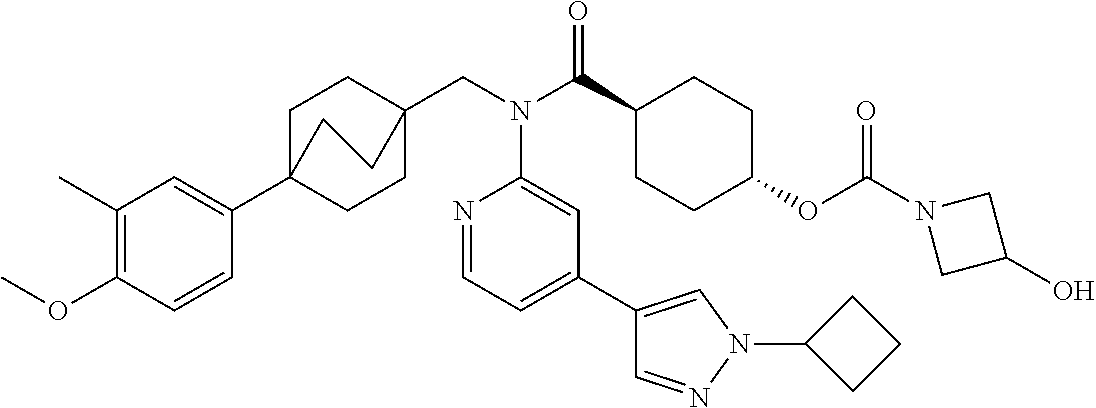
C1(C)=C(OC)C=CC(C23CCC(CN(C(C4CCC(OC(N5CC(O)C5)=O)CC4)=O)C4=CC(C5=CN(C6CCC6)N=C5)=CC=N4)(CC2)CC3)=C1
